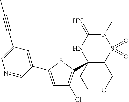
C12S(=O)(=O)N(C)C(=N)NC1(C1=C(Cl)C=C(C3=CC(C#CC)=CN=C3)S1)CCOC2
